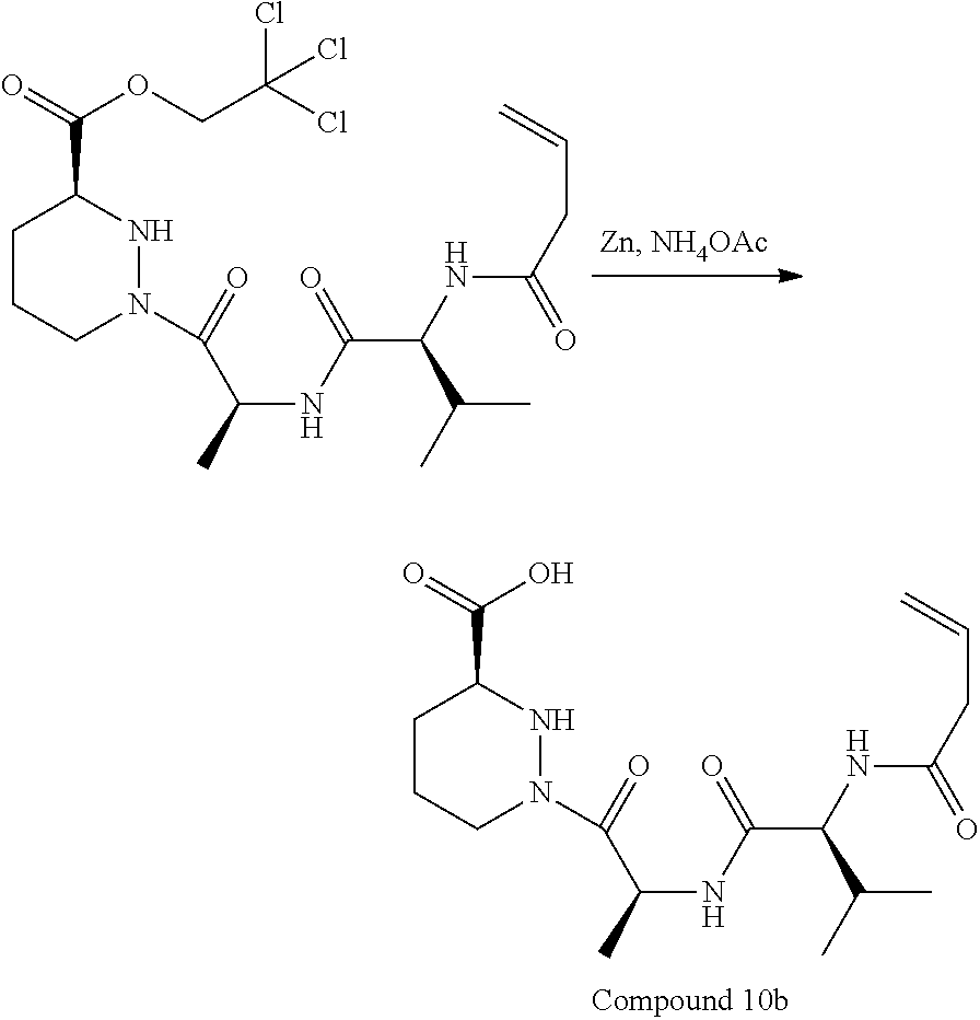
C1CCN(C(=O)C(C)NC(=O)C(C(C)C)NC(CC=C)=O)NC1C(=O)OCC(Cl)(Cl)Cl.C1CCN(C(=O)C(C)NC(=O)C(C(C)C)NC(CC=C)=O)NC1C(=O)O
